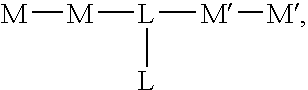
[M][M][L]([M][M])[L]
